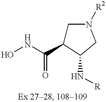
ONC(C1CN([R2])CC1N[R])=O
